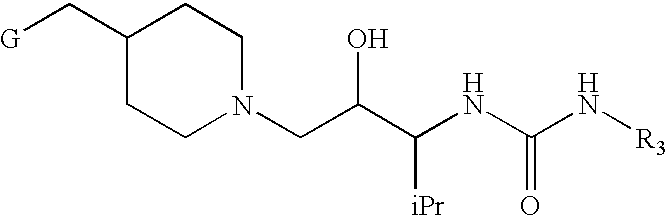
C1(C[G])CCN(CC(C(NC(N[R3])=O)[iPr])O)CC1
